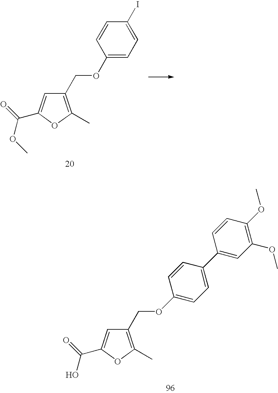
C1(COC2=CC=C(C3=CC(OC)=C(OC)C=C3)C=C2)=C(C)OC(C(=O)O)=C1.C1(COC2=CC=C(I)C=C2)=C(C)OC(C(=O)OC)=C1
